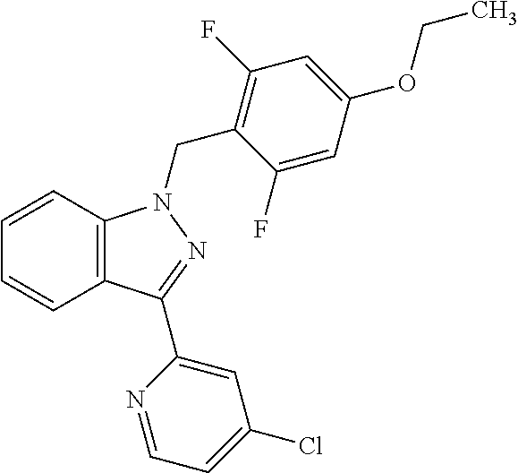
C12=C(C(C3=CC(Cl)=CC=N3)=NN1CC1=C(F)C=C(OCC)C=C1F)C=CC=C2
